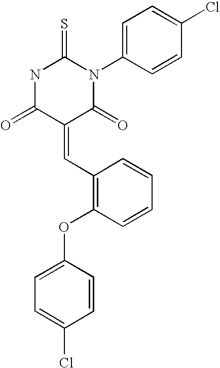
N1C(=O)C(=CC2=C(OC3=CC=C(Cl)C=C3)C=CC=C2)C(=O)N(C2=CC=C(Cl)C=C2)C1=S
